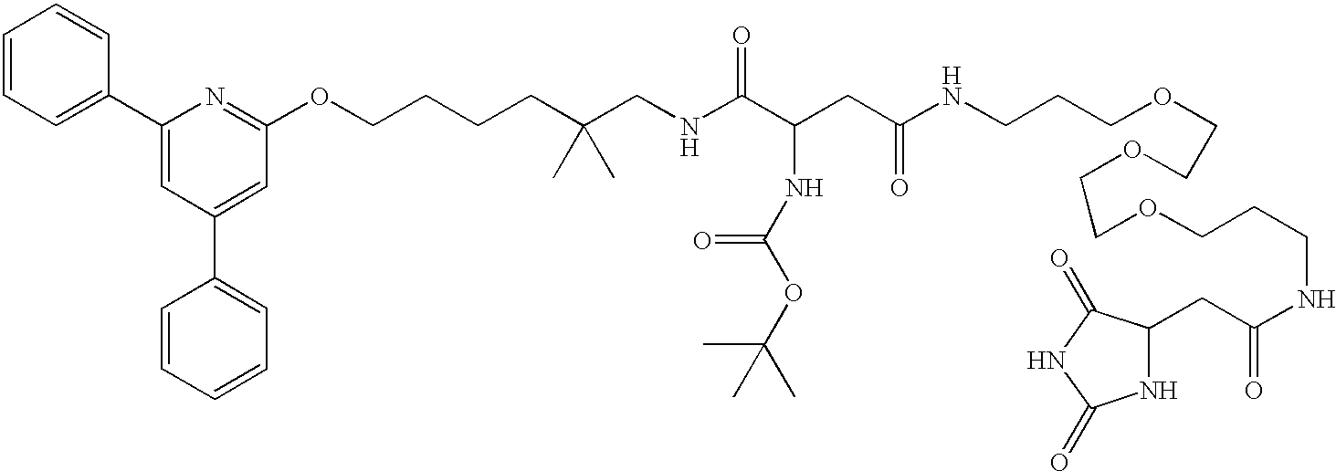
C1=CC=C(C2=CC(C3=CC=CC=C3)=CC(OCCCCC(CNC(C(CC(NCCCOCCOCCOCCCNC(CC3C(=O)NC(=O)N3)=O)=O)NC(OC(C)(C)C)=O)=O)(C)C)=N2)C=C1
